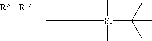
C([Si](C(C)(C)C)(C)C)#CC
